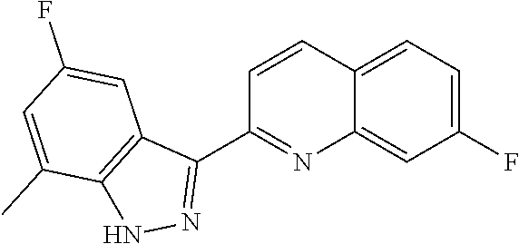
C12=CC=C(F)C=C1N=C(C1=NNC3=C1C=C(F)C=C3C)C=C2
